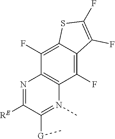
N1=C([RE])C([G]C)=N(C)C2=C1C(F)=C1C(=C2F)C(F)=C(F)S1
